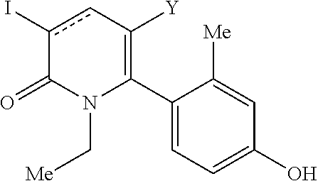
C1(C2=C([Y])cc(I)C(=O)N2C[Me])=CC=C(O)C=C1[Me]
